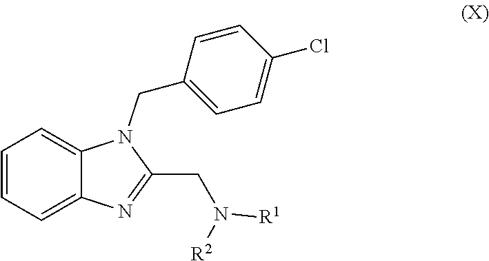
C1=CC=C2C(=C1)N(CC1=CC=C(Cl)C=C1)C(CN([R1])[R2])=N2
